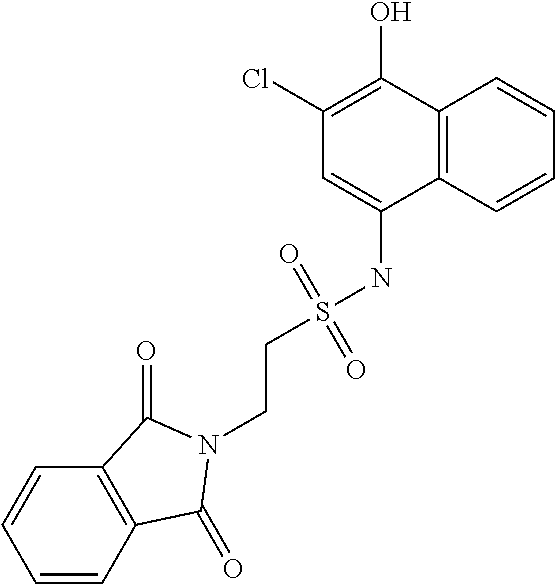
C(CS(NC1=CC(Cl)=C(O)C2=C1C=CC=C2)(=O)=O)N1C(=O)C2=C(C=CC=C2)C1=O
